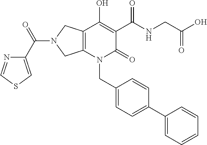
C12=C(N(CC3=CC=C(C4=CC=CC=C4)C=C3)C(=O)C(C(NCC(O)=O)=O)=C1O)CN(C(C1=CSC=N1)=O)C2
